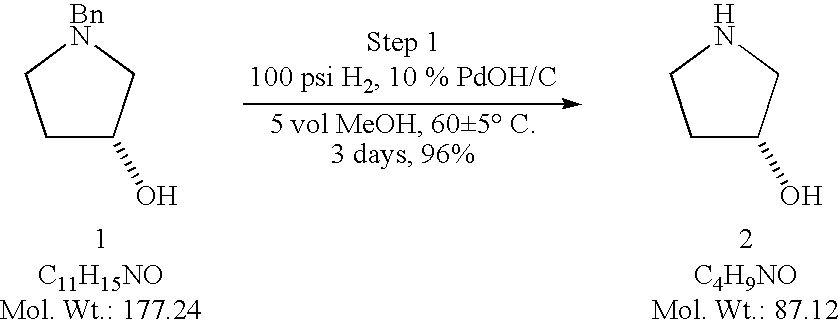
C1C(O)C[BnN]C1.C1C(O)CNC1
